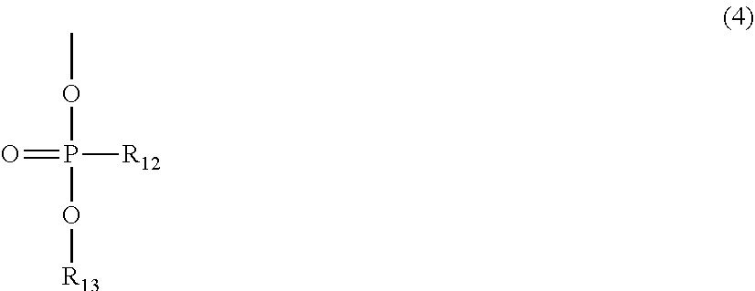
COP(O[R13])(=O)[R12]
